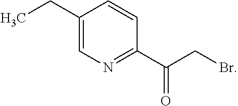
C1(CC)=CN=C(C(CBr)=O)C=C1
